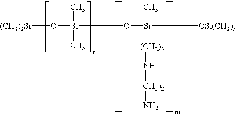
[(CH3)3Si]O[Si](C)(C)O[Si](C)([(CH2)3]N[(CH2)2]N)[OSi(CH3)3]
